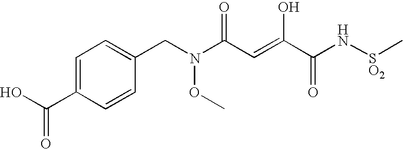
C(=O)(O)C1=CC=C(CN(C(C=C(O)C(N[SO2]C)=O)=O)OC)C=C1
